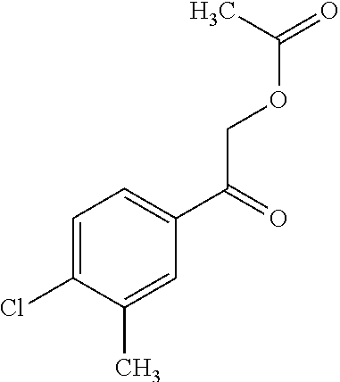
C1=C(Cl)C(C)=CC(C(=O)COC(=O)C)=C1
